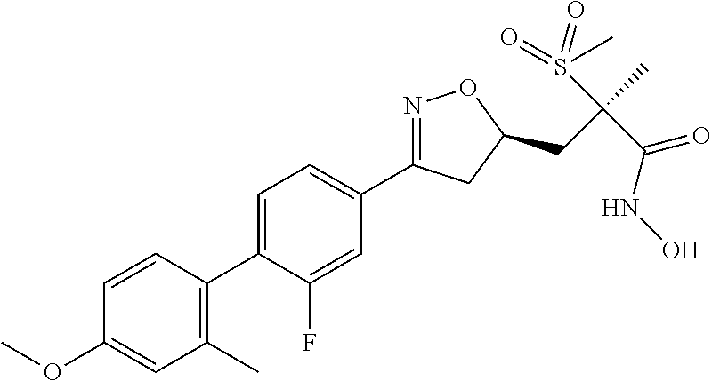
C1(C2=C(C)C=C(OC)C=C2)=CC=C(C2=NOC(CC(C)(S(=O)(C)=O)C(NO)=O)C2)C=C1F
